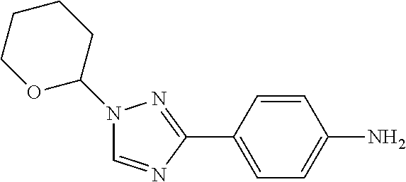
C1=NC(C2=CC=C(N)C=C2)=NN1C1OCCCC1
